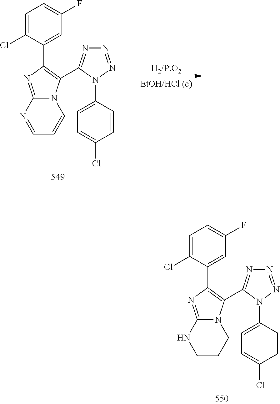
[H2/PtO2].N12C(=NC(C3=CC(F)=CC=C3Cl)=C1C1=NN=NN1C1=CC=C(Cl)C=C1)N=CC=C2.N12C(=NC(C3=CC(F)=CC=C3Cl)=C1C1=NN=NN1C1=CC=C(Cl)C=C1)NCCC2
